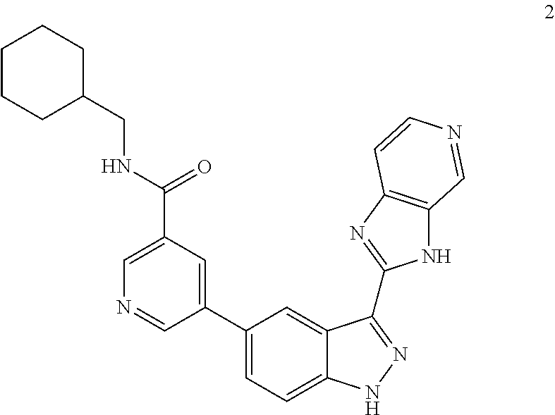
N(C(C1=CN=CC(C2=CC=C3C(=C2)C(C2=NC4=C(N2)C=NC=C4)=NN3)=C1)=O)CC1CCCCC1
